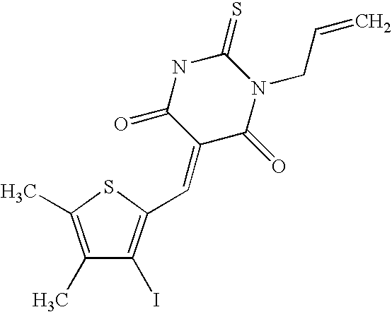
C1(C)=C(C)SC(C=C2C(=O)N(CC=C)C(=S)NC2=O)=C1I
